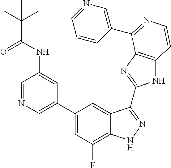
C1(C2=CN=CC(NC(=O)C(C)(C)C)=C2)=CC(F)=C2C(=C1)C(C1=NC3=C(N1)C=CN=C3C1=CN=CC=C1)=NN2
